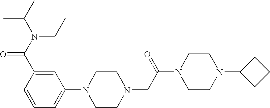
CC(C)N(CC)C(C1=CC(N2CCN(CC(N3CCN(C4CCC4)CC3)=O)CC2)=CC=C1)=O
